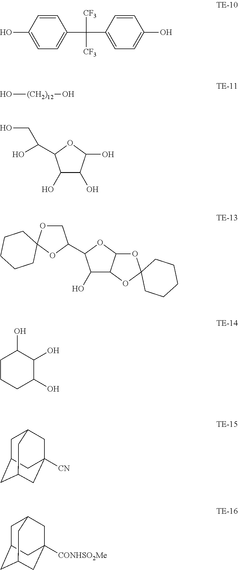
C1=CC(C([CF3])([CF3])C2=CC=C(O)C=C2)=CC=C1O.O[(CH2)12]O.C1(O)C2C(OC1C1COC3(O1)CCCCC3)OC1(O2)CCCCC1.C1CCC(O)C(O)C1O.C1C2CC3CC([CN])(CC1C3)C2.C1C2CC3CC([CONHSO2Me])(CC1C3)C2.C1(O)C(O)C(O)OC1C(CO)O
